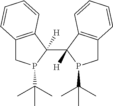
C12=C(C(C3([H])P(C(C)(C)C)CC4=C3C=CC=C4)([H])P(C(C)(C)C)C1)C=CC=C2
